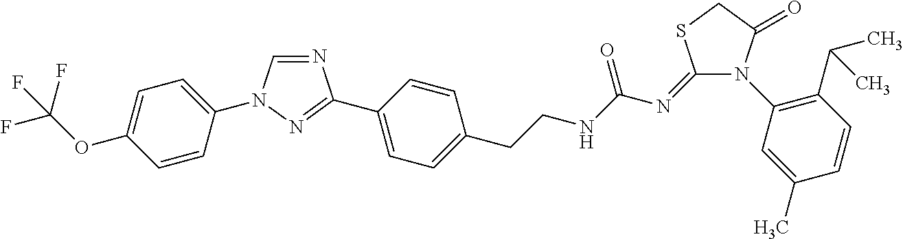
N1=CN(C2=CC=C(OC(F)(F)F)C=C2)N=C1C1=CC=C(CCNC(N=C2SCC(=O)N2C2=C(C(C)C)C=CC(C)=C2)=O)C=C1
